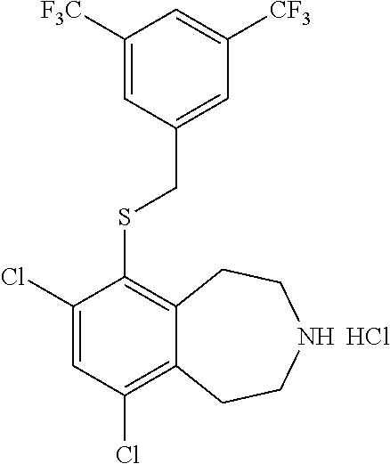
C1(Cl)=CC(Cl)=C2C(=C1SCC1=CC([CF3])=CC([F3C])=C1)CCNCC2.Cl
